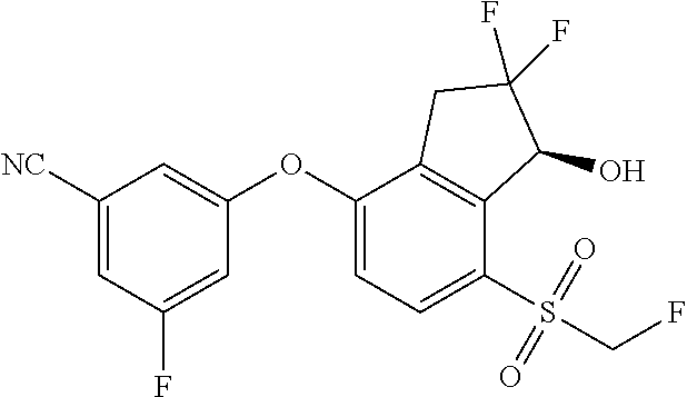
C1(OC2=CC=C(S(CF)(=O)=O)C3=C2CC(F)(F)C3O)=CC([NC])=CC(F)=C1
